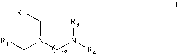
[R1]CN(CN([R4])[R3])C[R2]
